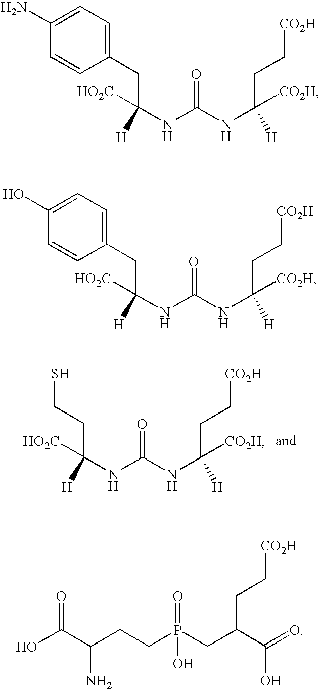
C1(CC([HO2C])(NC(NC(CC[CO2H])([H])[CO2H])=O)[H])=CC=C(N)C=C1.C1(CC([HO2C])(NC(NC(CC[CO2H])([H])[CO2H])=O)[H])=CC=C(O)C=C1.C(S)CC([HO2C])(NC(NC(CC[CO2H])([H])[CO2H])=O)[H].C(P(CC(C(=O)O)CC[CO2H])(=O)O)CC(C(O)=O)N
